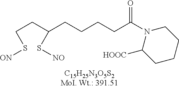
C(CC(CCCCC(N1C([HOOC])CCCC1)=O)S[NO])S[ON]
